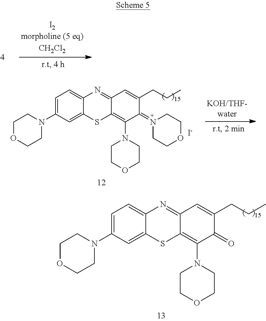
[I-].C1=C(N2CCOCC2)C=C2C(=C1)N=C1C(=C(N3CCOCC3)C(=N3CCOCC3)C(CCC)=C1)S2.C1=C(N2CCOCC2)C=C2C(=C1)N=C1C(=C(N3CCOCC3)C(=O)C(CCC)=C1)S2
